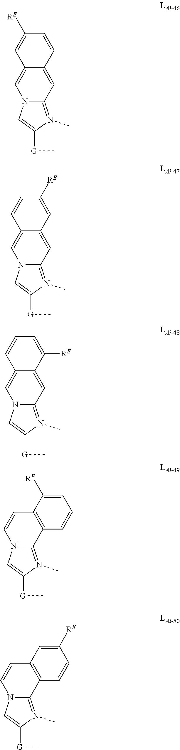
C12=N(C)C([G]C)=CN1C=C1C(=C2)C=CC([RE])=C1.C12=N(C)C([G]C)=CN1C=C1C(=C2)C=C([RE])C=C1.C12=N(C)C([G]C)=CN1C=C1C(=C2)C([RE])=CC=C1.C12=N(C)C([G]C)=CN1C=CC1=C2C=CC=C1[RE].C12=N(C)C([G]C)=CN1C=CC1=C2C=CC([RE])=C1
